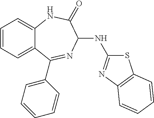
C1=CC=C2C(=C1)NC(=O)C(NC1=NC3=C(S1)C=CC=C3)N=C2C1=CC=CC=C1
